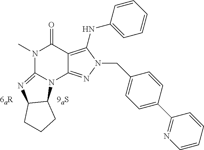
N1(C)C(=O)C2=C(NC3=CC=CC=C3)N(CC3=CC=C(C4=NC=CC=C4)C=C3)N=C2N2C1=NC1C2CCC1
